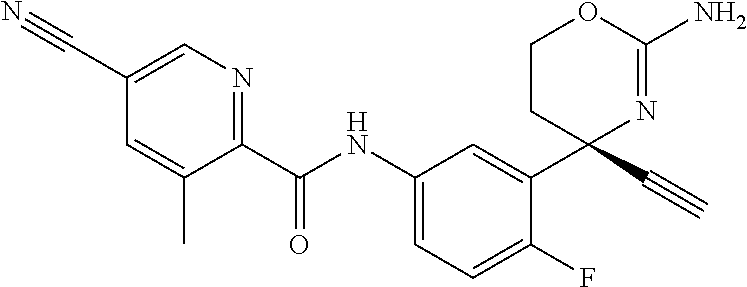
C1(C(NC2=CC=C(F)C(C3(C#C)N=C(N)OCC3)=C2)=O)=NC=C(C#N)C=C1C
